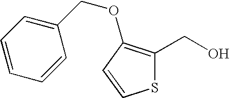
S1C(CO)=C(OCC2=CC=CC=C2)C=C1
